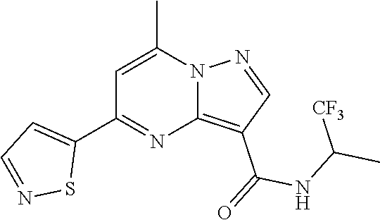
C12=C(C(=O)NC(C)[CF3])C=NN1C(C)=CC(C1=CC=NS1)=N2
